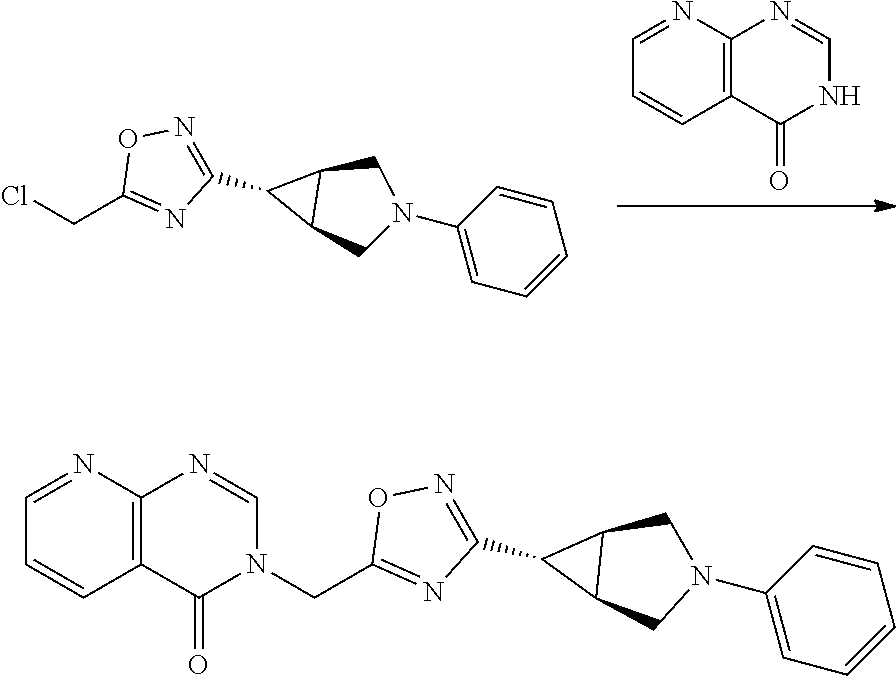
N1C=NC2=C(C1=O)C=CC=N2.N1(C2=CC=CC=C2)CC2C(C1)C2C1=NOC(CCl)=N1.C1(CN2C=NC3=C(C2=O)C=CC=N3)=NC(C2C3CN(C4=CC=CC=C4)CC32)=NO1
